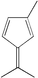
C1(C)=CC(=C(C)C)C=C1
